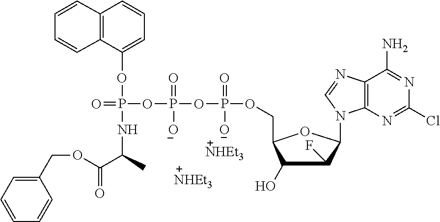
C1(O)C(F)C(N2C3=C(N=C2)C(N)=NC(Cl)=N3)OC1COP(OP(OP(=O)(OC1=CC=CC2=C1C=CC=C2)NC(C(OCC1=CC=CC=C1)=O)C)(=O)[O-])(=O)O
